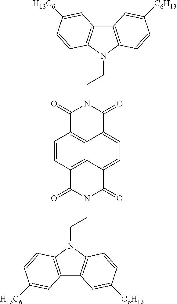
C1=CC2=C3C4=C1C(=O)N(CCN1C5=C(C6=C1C=CC([H13C6])=C6)C=C([C6H13])C=C5)C(=O)C4=CC=C3C(=O)N(CCN1C3=C(C4=C1C=CC([C6H13])=C4)C=C([H13C6])C=C3)C2=O
